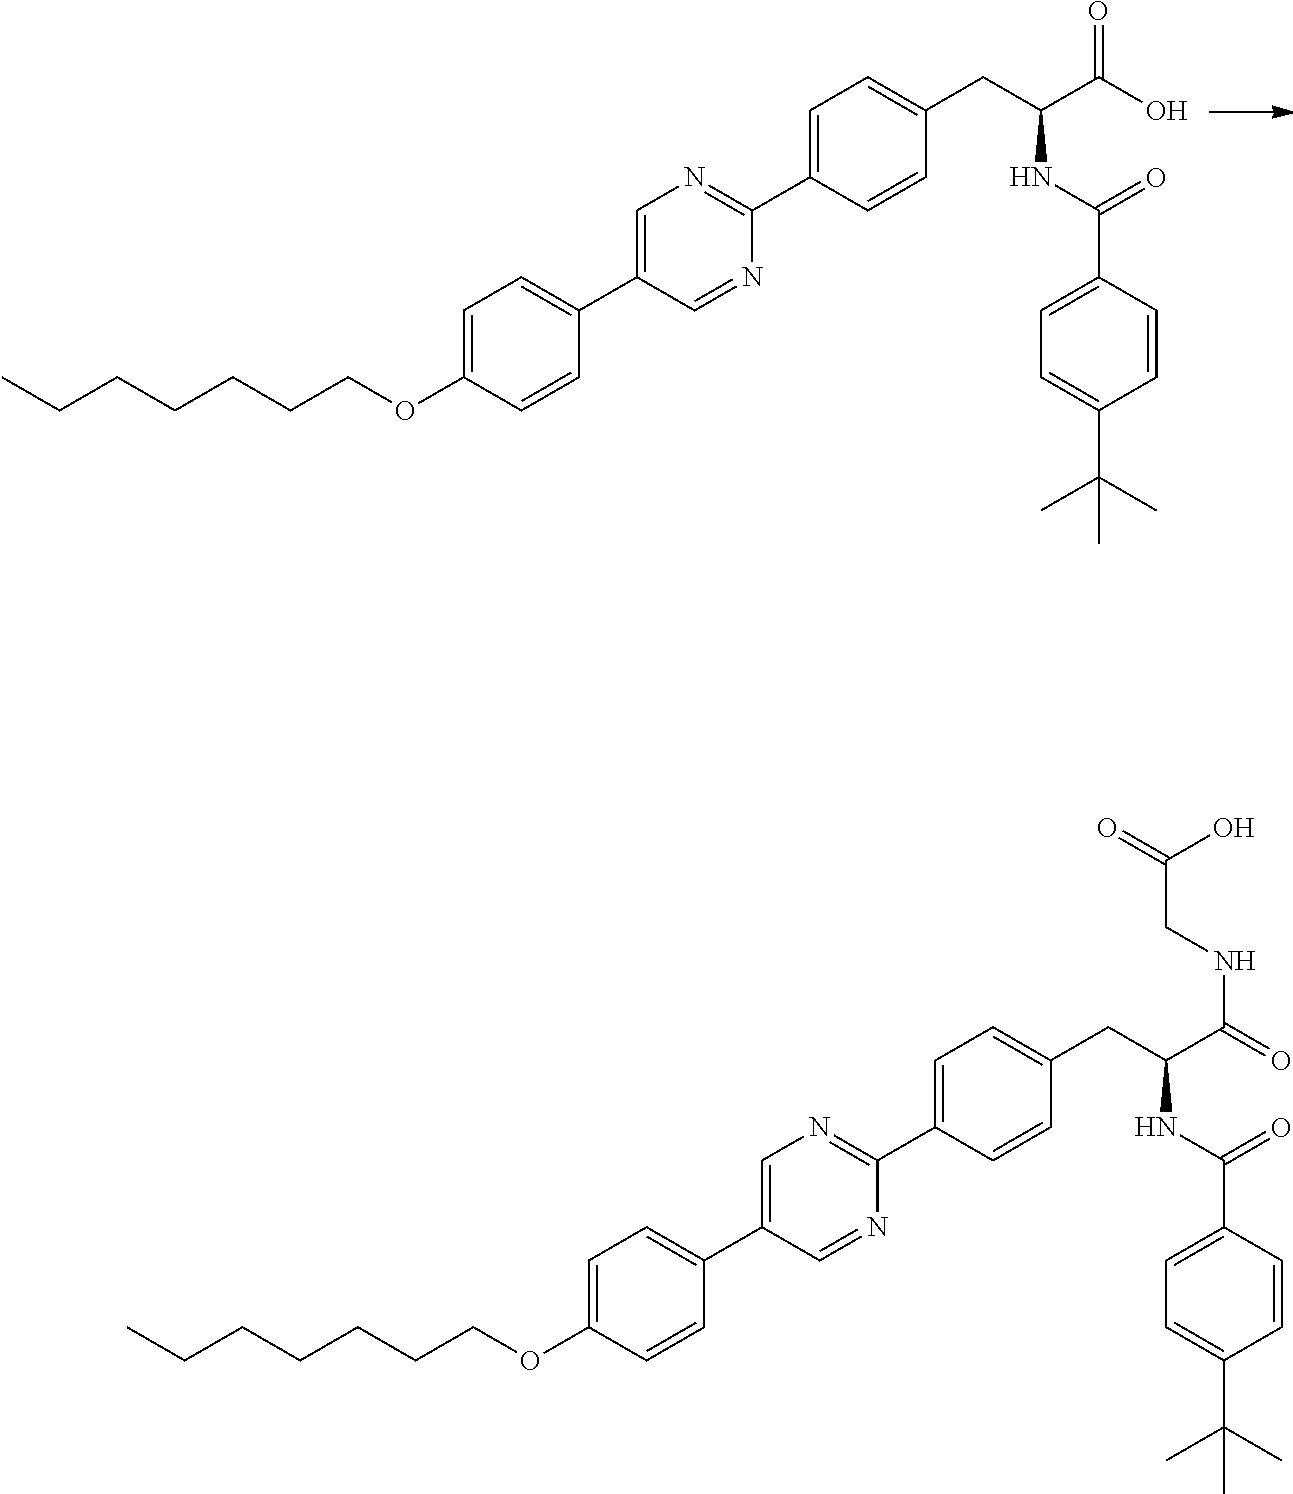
C1=C(OCCCCCCC)C=CC(C2=CN=C(C3=CC=C(CC(C(=O)O)NC(=O)C4=CC=C(C(C)(C)C)C=C4)C=C3)N=C2)=C1.C1=C(OCCCCCCC)C=CC(C2=CN=C(C3=CC=C(CC(C(NCC(O)=O)=O)NC(=O)C4=CC=C(C(C)(C)C)C=C4)C=C3)N=C2)=C1
